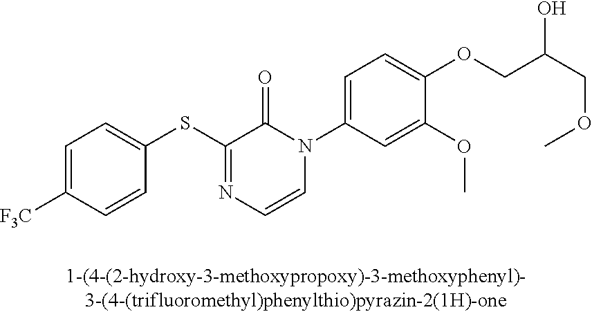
C1=C([F3C])C=CC(SC2=NC=CN(C3=CC=C(OCC(O)COC)C(OC)=C3)C2=O)=C1
